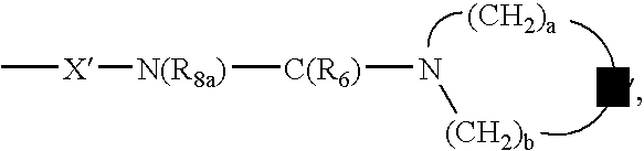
C[X][N(R8a)][C(R6)]N[(CH2)b]
